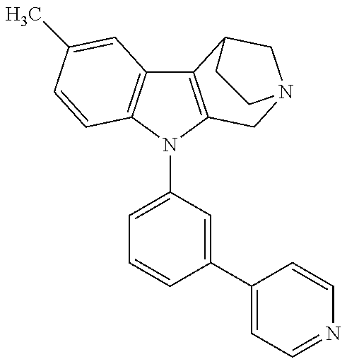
C12=C(N(C3=CC=CC(C4=CC=NC=C4)=C3)C3=C1C=C(C)C=C3)CN1CC2CC1
